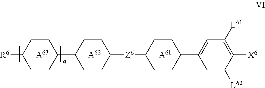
[R6]C1CCC(C2CCC([Z6]C3CCC(C4=CC([L61])=C([X6])C([L62])=C4)CC3)CC2)CC1.[A63].[A62].[A61]
